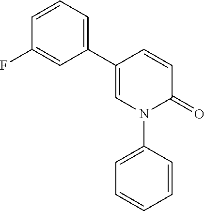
C1=C(C2=CC=CC(F)=C2)C=CC(=O)N1C1=CC=CC=C1
